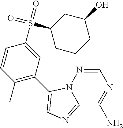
C12=NC=C(C3=C(C)C=CC(S(=O)(=O)C4CCCC(O)C4)=C3)N1N=CN=C2N
